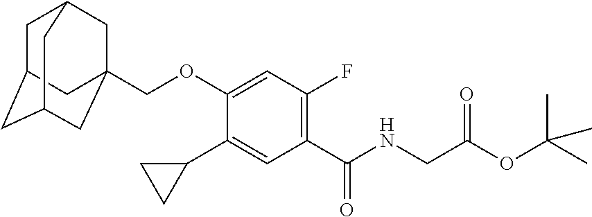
C1C2CC3CC(COC4=CC(F)=C(C(NCC(OC(C)(C)C)=O)=O)C=C4C4CC4)(CC1C3)C2
